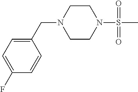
C(N1CCN(S(=O)(C)=O)CC1)C1=CC=C(F)C=C1
